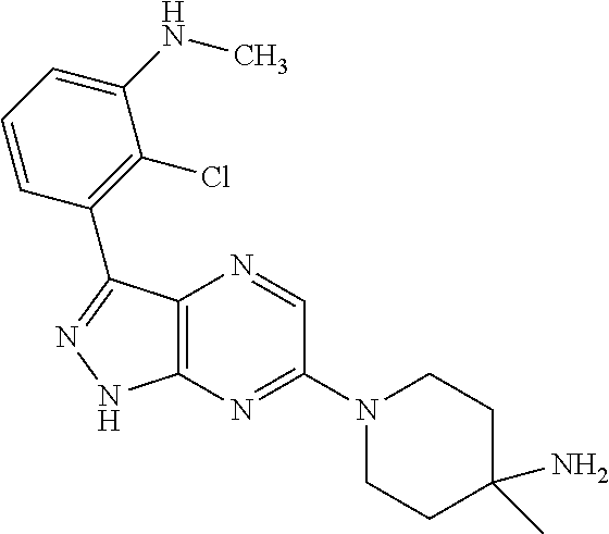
C12=C(N=C(N3CCC(N)(C)CC3)C=N1)NN=C2C1=C(Cl)C(NC)=CC=C1
